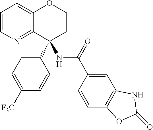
C1=CN=C2C(=C1)OCCC2(C1=CC=C([F3C])C=C1)NC(C1=CC2=C(C=C1)OC(=O)N2)=O
